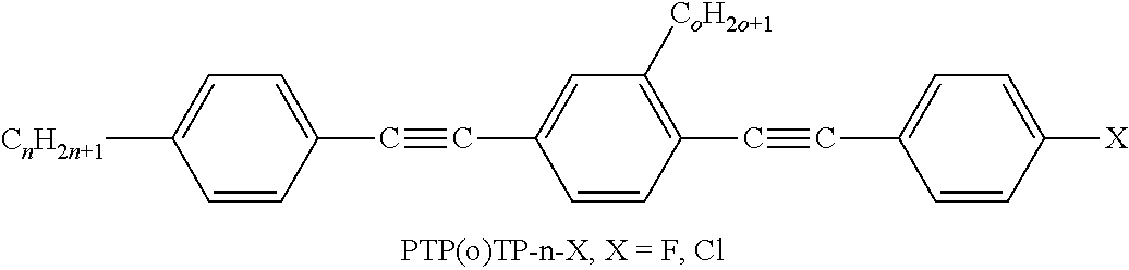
[CnH2n+1]C1=CC=C(C#CC2=CC([CoH2o+1])=C(C#CC3=CC=C([X])C=C3)C=C2)C=C1
